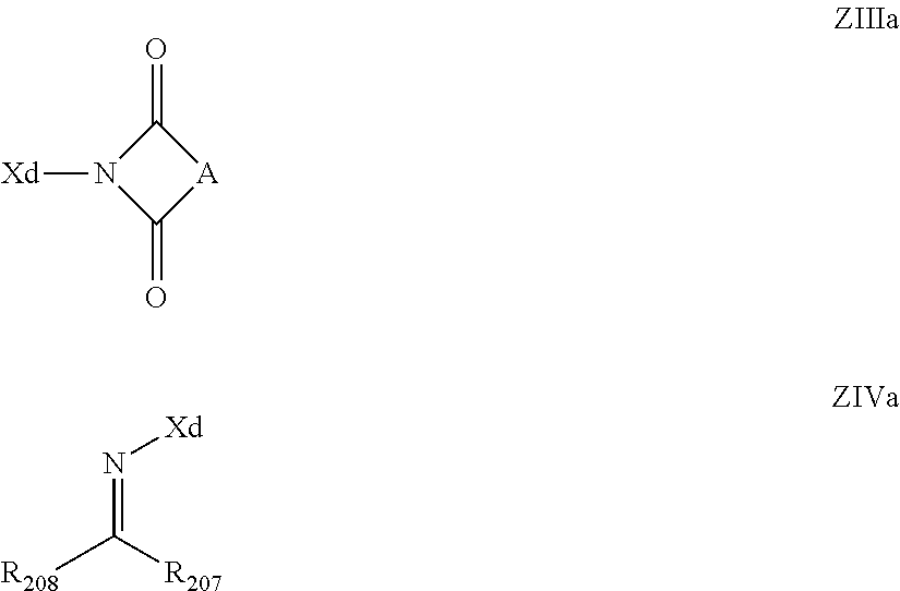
C1(=O)N([Xd])C(=O)[A]1.N(=C([R207])[R208])[Xd]
